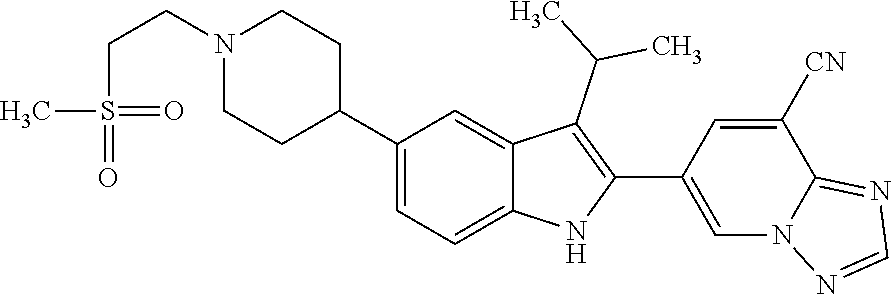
N1(CCS(=O)(=O)C)CCC(C2=CC=C3C(=C2)C(C(C)C)=C(C2=CN4C(=NC=N4)C([CN])=C2)N3)CC1
